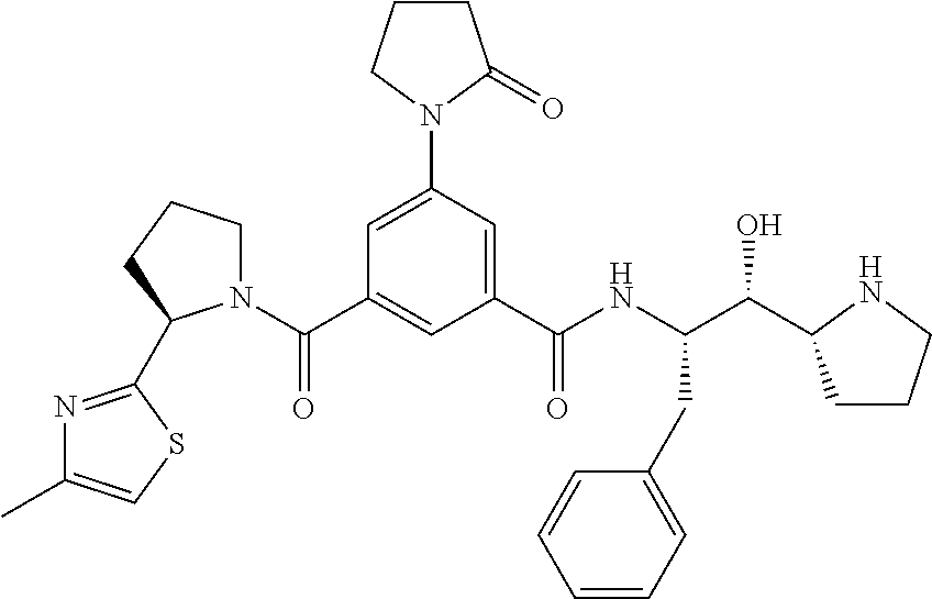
C1=C(N2C(=O)CCC2)C=C(C(NC(C(C2CCCN2)O)CC2=CC=CC=C2)=O)C=C1C(=O)N1CCCC1C1=NC(C)=CS1
